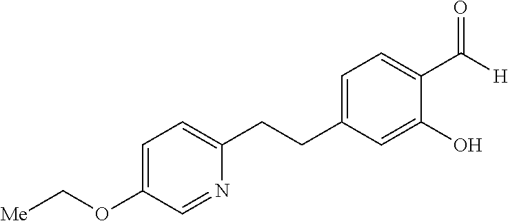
[Me]COC1=CC=C(CCC2=CC=C(C([H])=O)C(O)=C2)N=C1
